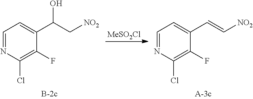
C1=NC(Cl)=C(F)C(C(C[NO2])O)=C1.C1=NC(Cl)=C(F)C(C=C[NO2])=C1.[MeSO2Cl]
